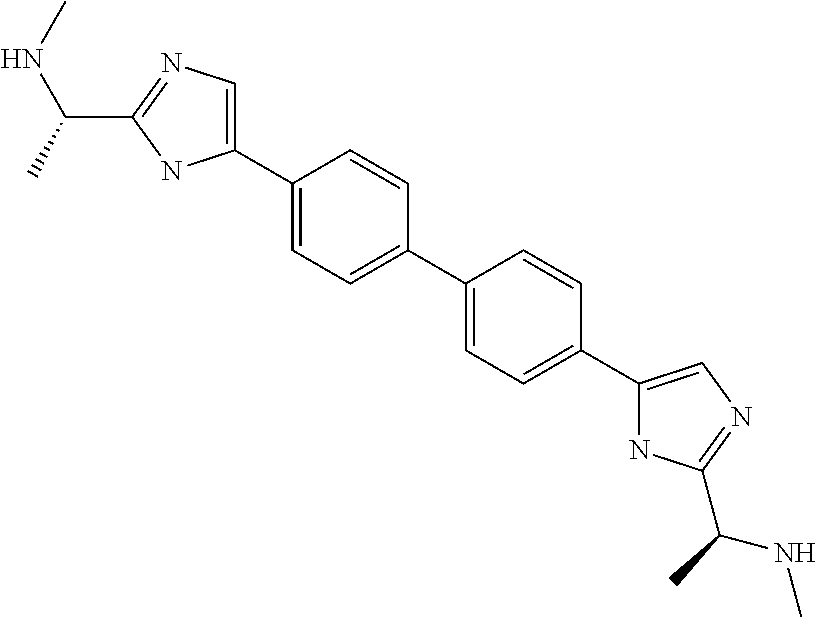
N1=C(C(C)NC)NC(C2=CC=C(C3=CC=C(C4=CN=C(C(NC)C)N4)C=C3)C=C2)=C1
